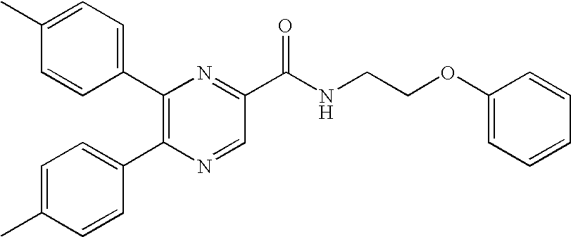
C1(C2=C(C3=CC=C(C)C=C3)N=CC(C(NCCOC3=CC=CC=C3)=O)=N2)=CC=C(C)C=C1
